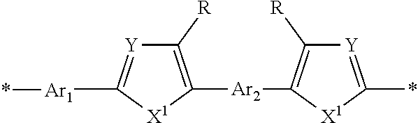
C1([R])=C([Ar2]C2=C([R])[Y]=C(*)[X1]2)[X1]C([Ar1]*)=[Y]1
